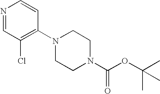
N1=CC(Cl)=C(N2CCN(C(OC(C)(C)C)=O)CC2)C=C1
